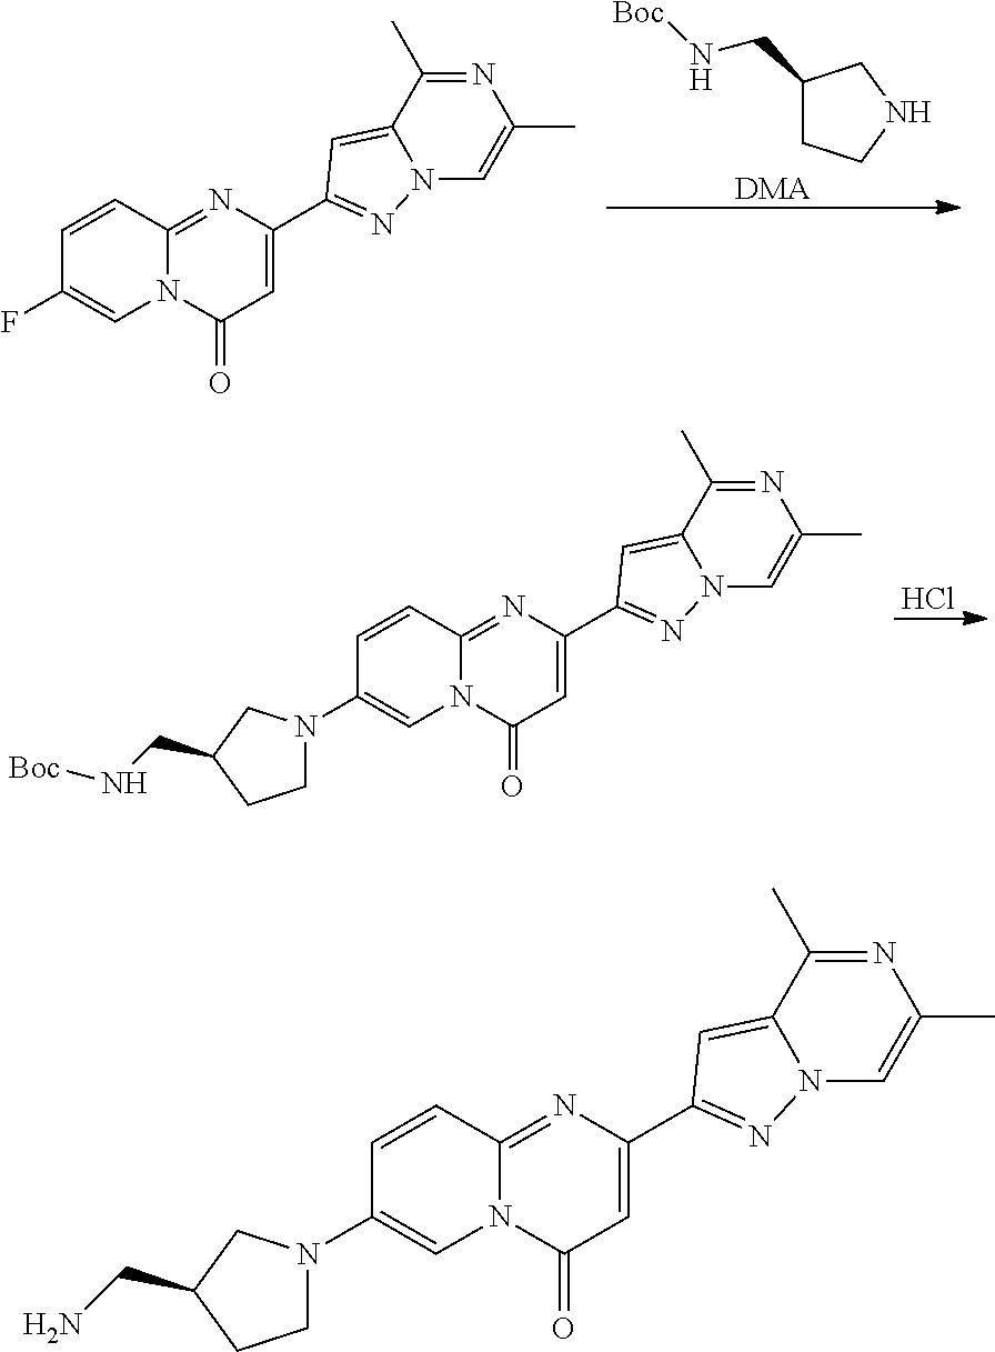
C1(CN[Boc])CCNC1.[DMA].N1=C(C)C2=CC(C3=CC(=O)N4C(=N3)C=CC(F)=C4)=NN2C=C1C.Cl.N1=C(C)C2=CC(C3=CC(=O)N4C(=N3)C=CC(N3CCC(CN[Boc])C3)=C4)=NN2C=C1C.N1=C(C)C2=CC(C3=CC(=O)N4C(=N3)C=CC(N3CCC(CN)C3)=C4)=NN2C=C1C
